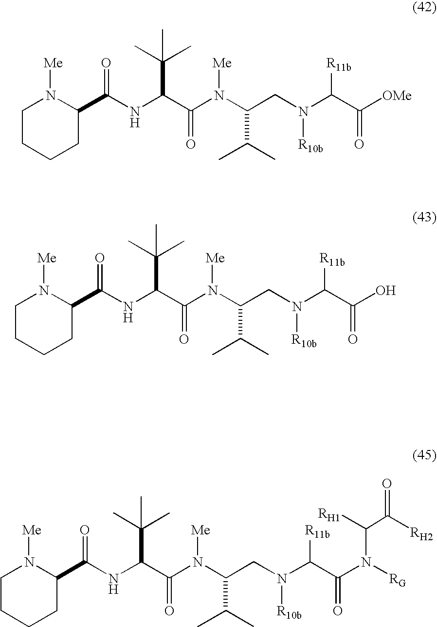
C1CCCC(C(NC(C(N([Me])C(C(C)C)CN([R10b])C([R11b])C([OMe])=O)=O)C(C)(C)C)=O)N1[Me].C1CCCC(C(NC(C(N([Me])C(C(C)C)CN([R10b])C([R11b])C(O)=O)=O)C(C)(C)C)=O)N1[Me].C1CCCC(C(NC(C(N([Me])C(C(C)C)CN([R10b])C([R11b])C(N([RG])C([RH1])C([RH2])=O)=O)=O)C(C)(C)C)=O)N1[Me]
